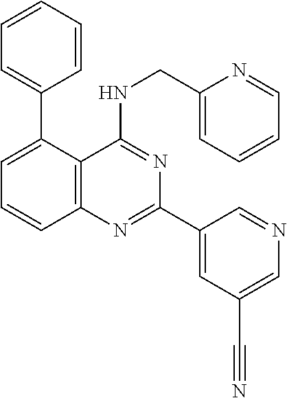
C1(C2=CC=CC3=C2C(NCC2=CC=CC=N2)=NC(C2=CC(C#N)=CN=C2)=N3)=CC=CC=C1
